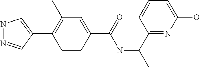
C1(C2=CNN=C2)=C(C)C=C(C(NC(C2=NC(O)=CC=C2)C)=O)C=C1
